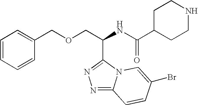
N1=C2N(C(C(COCC3=CC=CC=C3)NC(=O)C3CCNCC3)=N1)C=C(Br)C=C2
